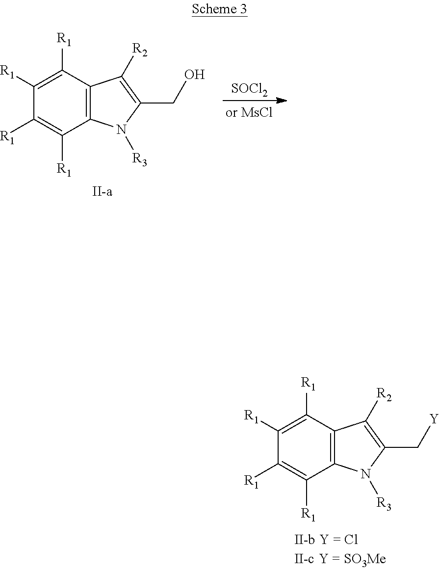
C12=C(C([R1])=C([R1])C([R1])=C1[R1])C([R2])=C(CO)N2[R3].[SOCl2].[II-a].C12=C(C([R1])=C([R1])C([R1])=C1[R1])C([R2])=C(C[Y])N2[R3]
